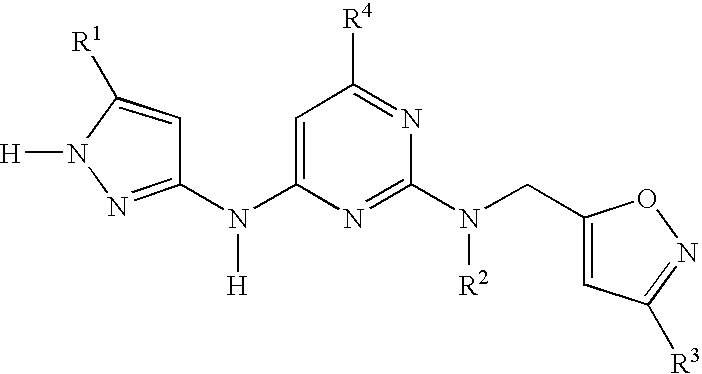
C1=C([R1])N([H])N=C1N(C1=CC([R4])=NC(N(CC2=CC([R3])=NO2)[R2])=N1)[H]
